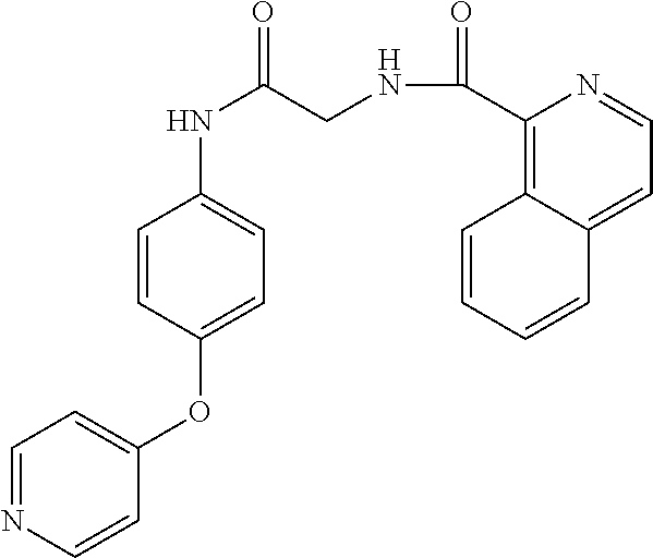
C1=CC(OC2=CC=NC=C2)=CC=C1NC(CNC(C1=C2C(=CC=N1)C=CC=C2)=O)=O
